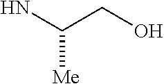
NC(CO)[Me]
